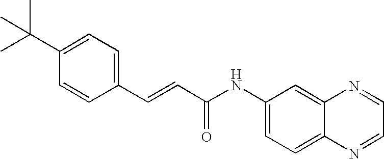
C(=CC(NC1=CC=C2C(=C1)N=CC=N2)=O)C1=CC=C(C(C)(C)C)C=C1
